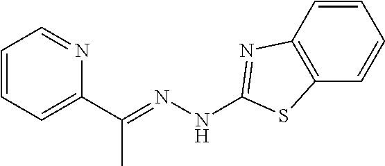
C1=CC=C(C(=NNC2=NC3=C(C=CC=C3)S2)C)N=C1
